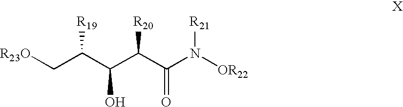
C(C(C(C(C(N([OR22])[R21])=O)[R20])O)[R19])[R23O]
